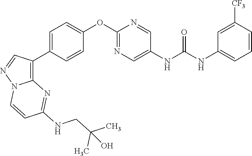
C1=C(C2=C3N(N=C2)C=CC(NCC(C)(C)O)=N3)C=CC(OC2=NC=C(NC(NC3=CC=CC([CF3])=C3)=O)C=N2)=C1
